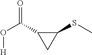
O([H])C(C1CC1SC)=O
